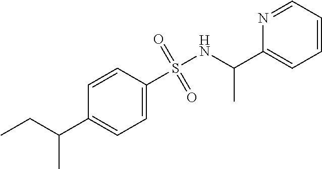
C1=CC=NC(C(NS(C2=CC=C(C(CC)C)C=C2)(=O)=O)C)=C1
